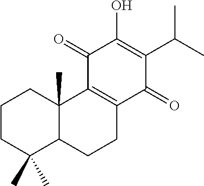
C1CC(C)(C)C2C(C)(C1)C1=C(CC2)C(=O)C(C(C)C)=C(O)C1=O
